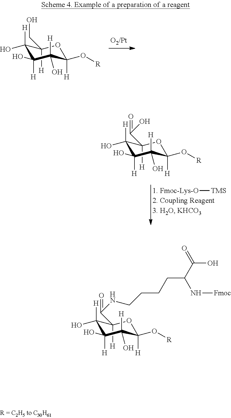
C1([H])(C(=O)NCCCCC(C(O)=O)N[Fmoc])C([H])(O)C(O)([H])C([H])(O)C([H])(O[R])O1.C1([H])(CO)C([H])(O)C(O)([H])C([H])(O)C([H])(O[R])O1.C1([H])(C(=O)O)C([H])(O)C(O)([H])C([H])(O)C([H])(O[R])O1.[Fmoc-Lys-O][TMS]
